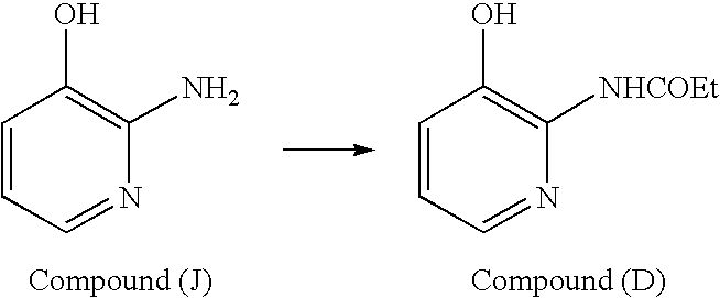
C1=CC=NC(N)=C1O.C1=CC=NC([NHCOEt])=C1O
